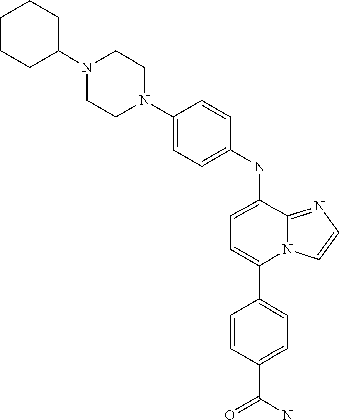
C1(C2=CC=C(NC3=CC=C(N4CCN(C5CCCCC5)CC4)C=C3)C3=NC=CN23)=CC=C(C(N)=O)C=C1
